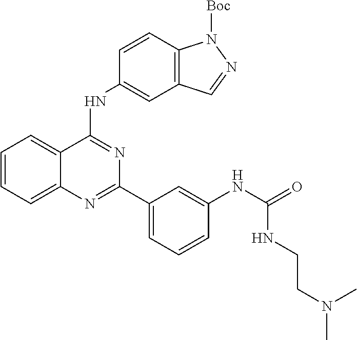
C1=CC=C2C(=C1)C(NC1=CC3=C(C=C1)N([Boc])N=C3)=NC(C1=CC=CC(NC(NCCN(C)C)=O)=C1)=N2
